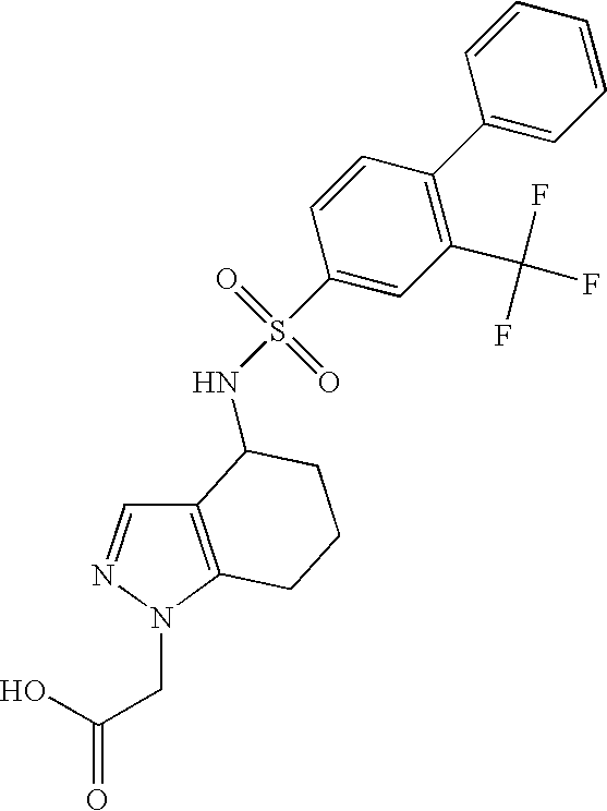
C12=C(N(CC(O)=O)N=C1)CCCC2NS(=O)(=O)C1=CC(C(F)(F)F)=C(C2=CC=CC=C2)C=C1
